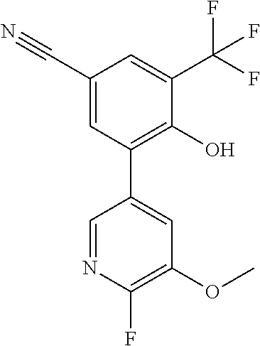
C1=C(C2=C(O)C(C(F)(F)F)=CC(C#N)=C2)C=NC(F)=C1OC
